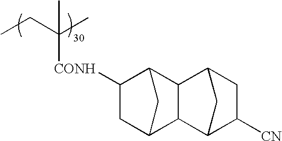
CCC(C)([CONH]C1CC2CC1C1C2C2C([CN])CC1C2)C
